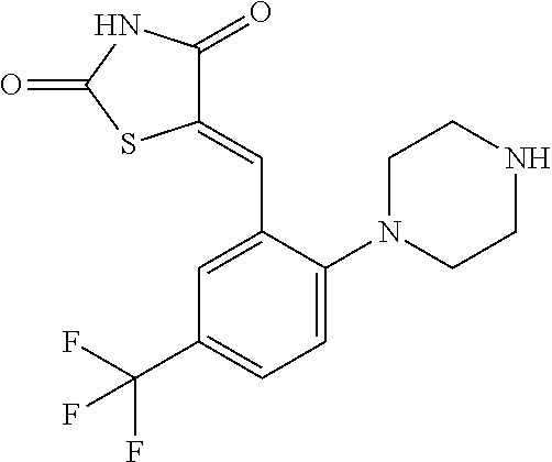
C1(=CC2=CC(C(F)(F)F)=CC=C2N2CCNCC2)C(=O)NC(=O)S1
